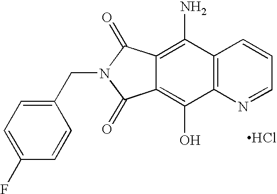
C1(CN2C(=O)C3=C(O)C4=C(C(N)=C3C2=O)C=CC=N4)=CC=C(F)C=C1.Cl
